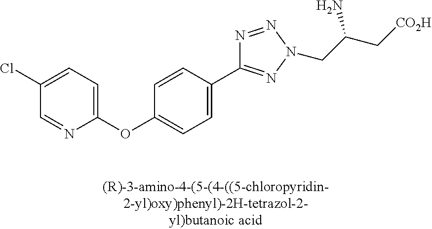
C1(OC2=CC=C(Cl)C=N2)=CC=C(C2=NN(CC(C[CO2H])N)N=N2)C=C1
